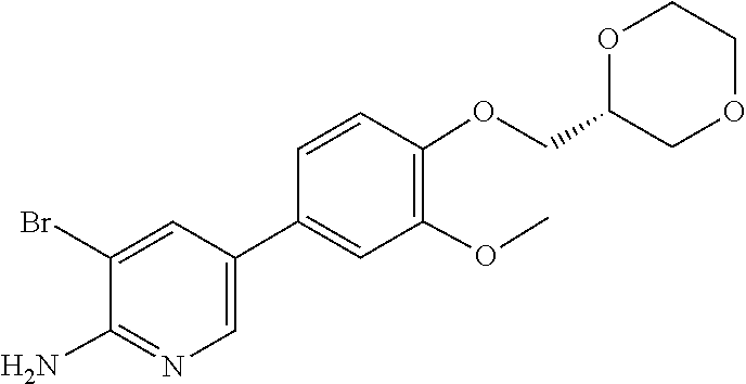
O1CCOCC1COC1=C(OC)C=C(C2=CN=C(N)C(Br)=C2)C=C1
